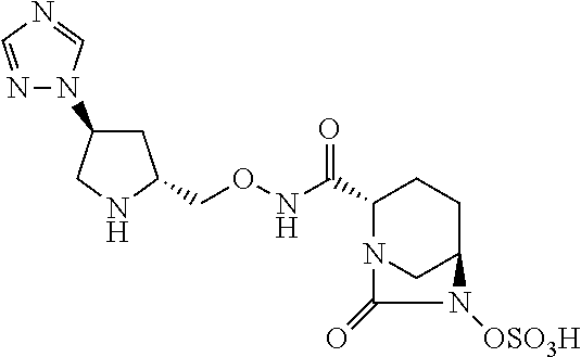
C1C(CONC(C2N3CC(CC2)N([OSO3H])C3=O)=O)NCC1N1N=CN=C1
